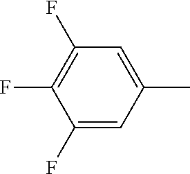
C1=C(F)C(F)=C(F)C=C1C
